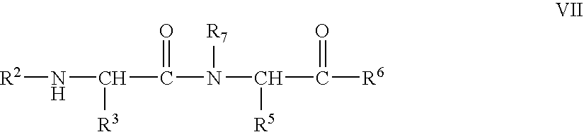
[R2]NC([R3])C(N(C([R5])C([R6])=O)[R7])=O
